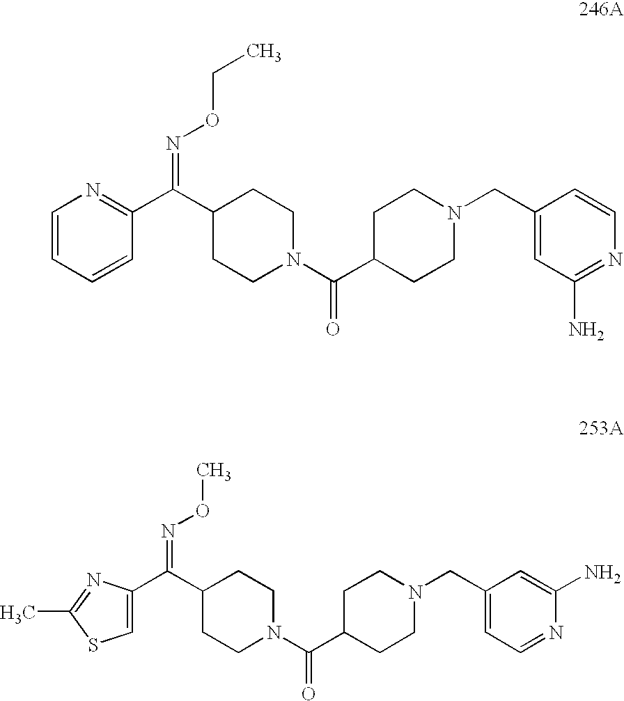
C1CN(C(C2CCN(CC3=CC(N)=NC=C3)CC2)=O)CCC1C(C1=NC=CC=C1)=NOCC.C1CN(C(C2CCN(CC3=CC=NC(N)=C3)CC2)=O)CCC1C(=NOC)C1=CSC(C)=N1
